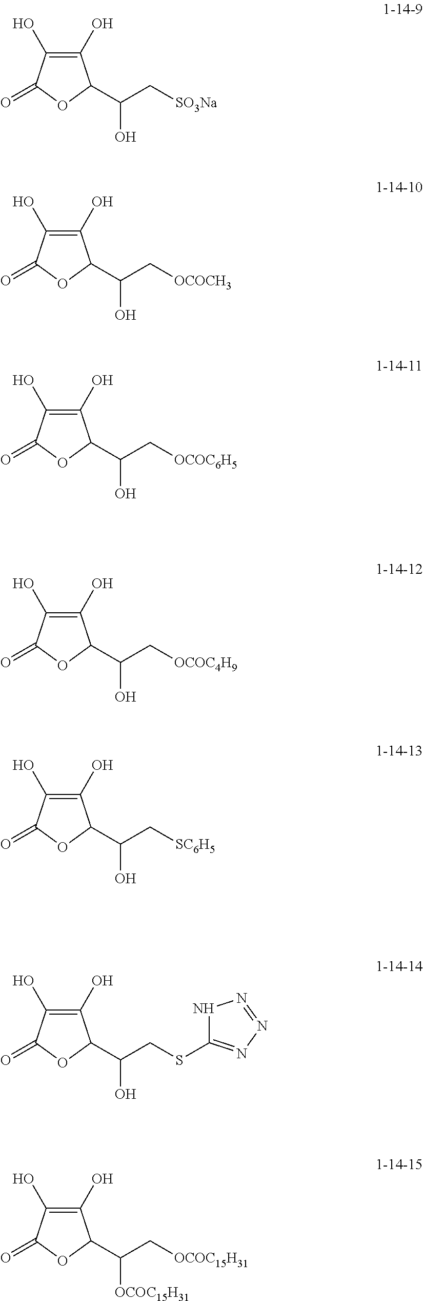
C1(O)=C(O)C(=O)OC1C(O)C[SO3Na].C1(O)=C(O)C(=O)OC1C(O)C[OCOCH3].C1(O)=C(O)C(=O)OC1C(O)C[OCOC6H5].C1(O)=C(O)C(=O)OC1C(O)C[OCOC4H9].C1(O)=C(O)C(=O)OC1C(O)C[SC6H5].C1(O)=C(O)C(=O)OC1C(O)CSC1=NN=NN1.C1(O)=C(O)C(=O)OC1C([OCOC15H31])C[OCOC15H31]
